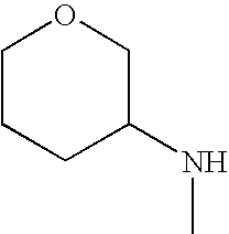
C1CCC(NC)CO1
